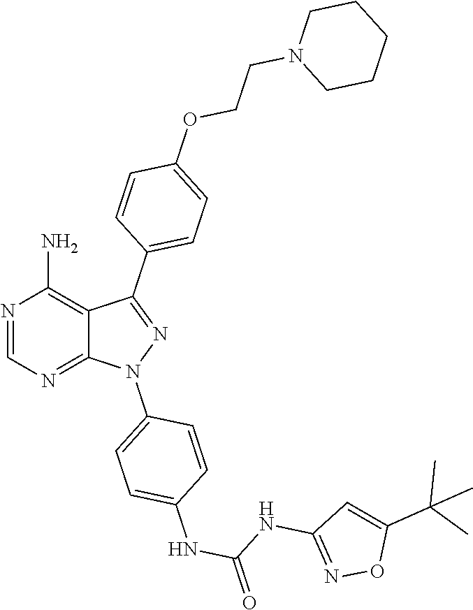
N1=CN=C2C(=C1N)C(C1=CC=C(OCCN3CCCCC3)C=C1)=NN2C1=CC=C(NC(NC2=NOC(C(C)(C)C)=C2)=O)C=C1
